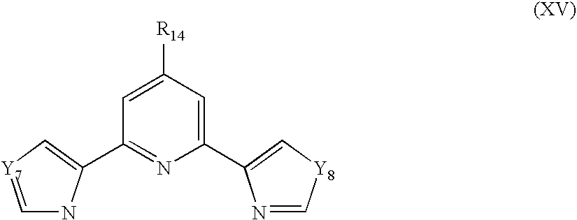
C1(C2=C[Y7]=CN2)=NC(C2=C[Y8]C=N2)=CC([R14])=C1
